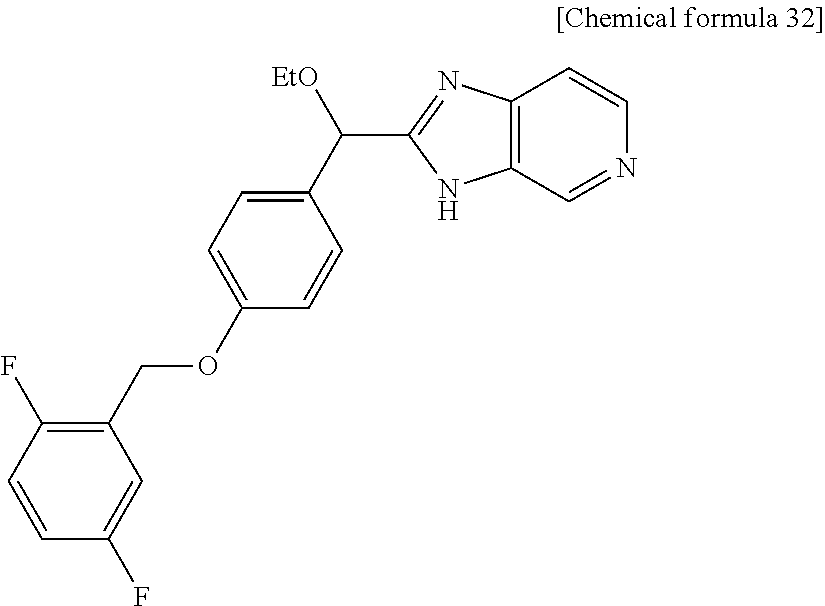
C1(COC2=CC=C(C([EtO])C3=NC4=C(N3)C=NC=C4)C=C2)=C(F)C=CC(F)=C1
